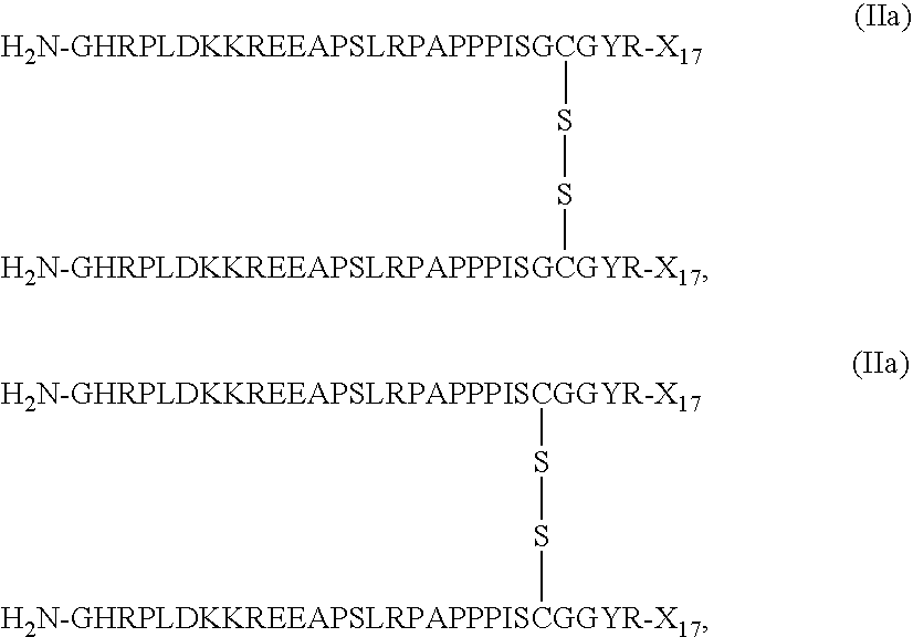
[H2N-GHRPLDKKREEAPSLRPAPPPISGCGYR-X17]SS[H2N-GHRPLDKKREEAPSLRPAPPPISGCGYR-X17].[H2N-GHRPLDKKREEAPSLRPAPPPISCGGYR-X17]SS[H2N-GHRPLDKKREEAPSLRPAPPPISCGGYR-X17]
